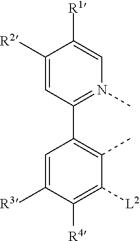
C1=C([R3])C([R4])=C([L2])C(C)=C1C1=N(C)C=C([R1])C([R2])=C1
